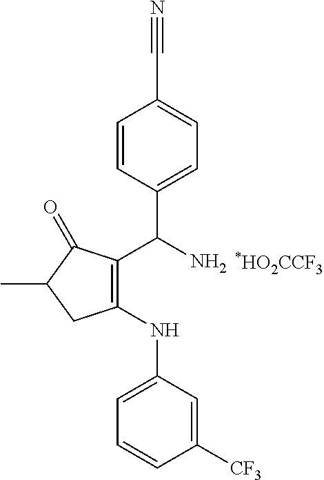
C1(C(N)C2=CC=C(C#N)C=C2)=C(NC2=CC=CC([CF3])=C2)CC(C)C1=O
